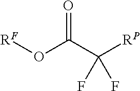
O(C(C([RP])(F)F)=O)[RF]
